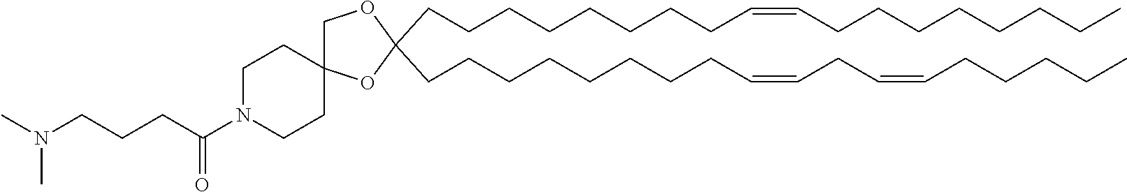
C(CCCCCCCC=CCC=CCCCCC)C1(CCCCCCCCC=CCCCCCCCC)OC2(CO1)CCN(C(CCCN(C)C)=O)CC2
